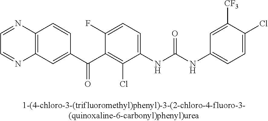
C1=NC2=C(N=C1)C=CC(C(C1=C(Cl)C(NC(NC3=CC=C(Cl)C([CF3])=C3)=O)=CC=C1F)=O)=C2
